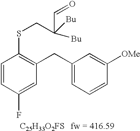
C1=CC(F)=CC(CC2=CC=CC([OMe])=C2)=C1SCC(C=O)([Bu])[Bu].[C25H33O2FS]
